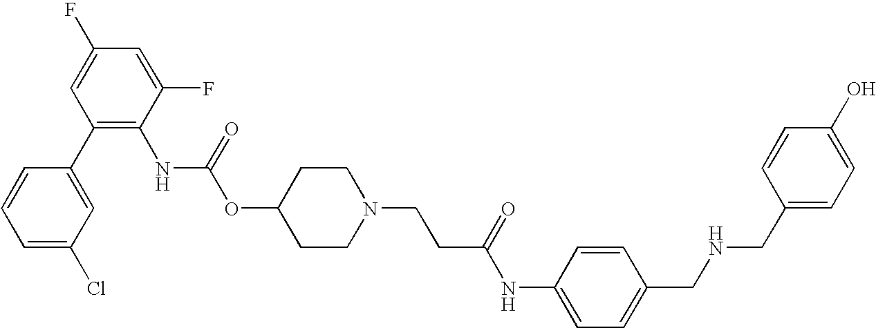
C1=C(F)C(NC(OC2CCN(CCC(=O)NC3=CC=C(CNCC4=CC=C(O)C=C4)C=C3)CC2)=O)=C(C2=CC(Cl)=CC=C2)C=C1F
